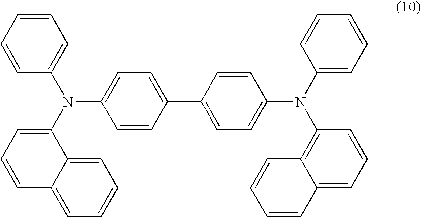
C1=CC(N(C2=CC=CC3=CC=CC=C23)C2=CC=C(C3=CC=C(N(C4=CC=CC=C4)C4=C5C(=CC=C4)C=CC=C5)C=C3)C=C2)=CC=C1
